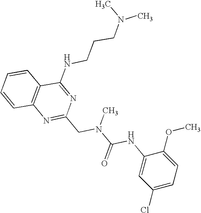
C1=CC2=C(C=C1)C(NCCCN(C)C)=NC(CN(C(NC1=CC(Cl)=CC=C1OC)=O)C)=N2
